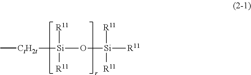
C[CtH2t][Si]([R11])([R11])O[Si]([R11])([R11])[R11]
